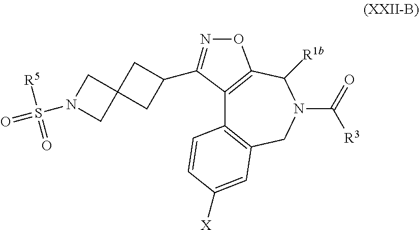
C12=C(C([R1b])N(C([R3])=O)CC3=C1C=CC([X])=C3)ON=C2C1CC2(CN(S([R5])(=O)=O)C2)C1
